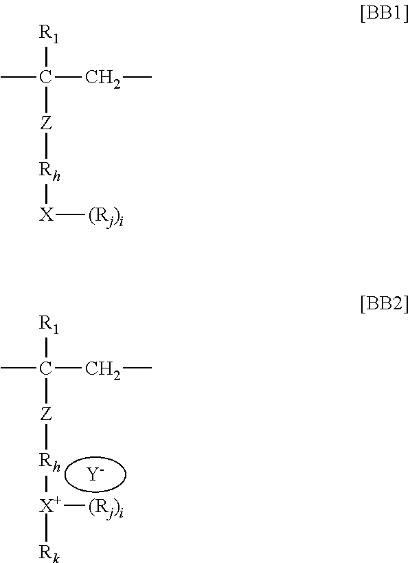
CC([R1])(CC)[Z][Rh][X][(Rj)i].[Y].CC([R1])(CC)[Z][Rh][X+]([(Rj)i])[Rk]
